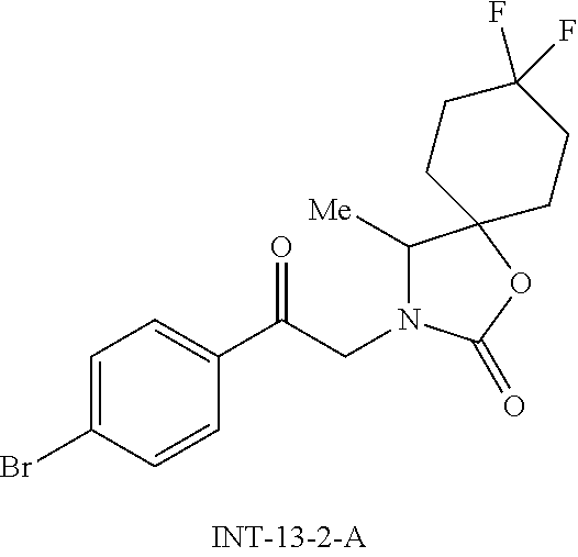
C1=C(Br)C=CC(C(CN2C([Me])C3(OC2=O)CCC(F)(F)CC3)=O)=C1
